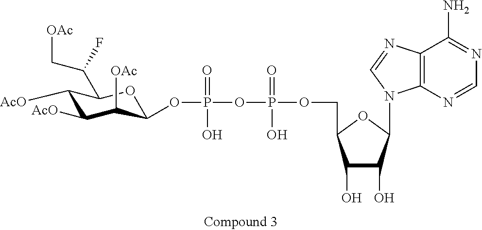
C1([AcO])C([AcO])C([OAc])C(OP(=O)(O)OP(=O)(O)OCC2C(O)C(O)C(N3C4=C(N=C3)C(N)=NC=N4)O2)OC1C(C[OAc])F
